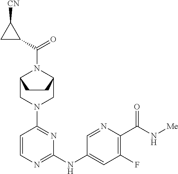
C1=CN=C(NC2=CC(F)=C(C(N[Me])=O)N=C2)N=C1N1CC2N(C(C3C([CN])C3)=O)C(C1)CC2
